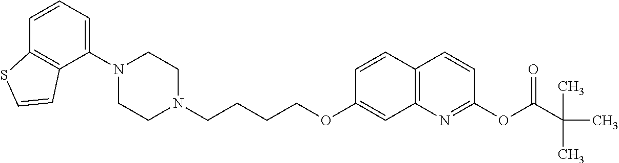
C1N(C2=CC=CC3=C2C=CS3)CCN(CCCCOC2=CC3=C(C=C2)C=CC(OC(C(C)(C)C)=O)=N3)C1
